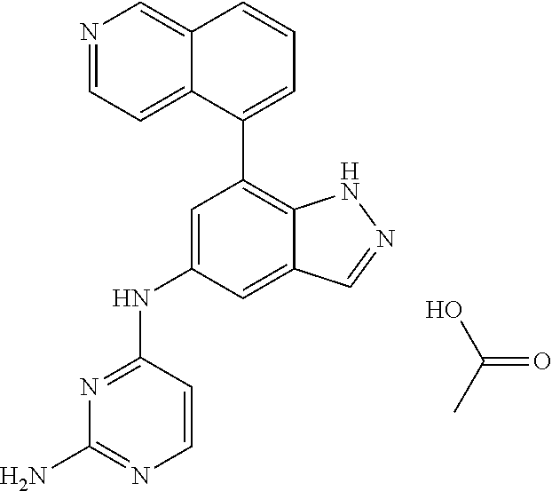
OC(C)=O.N1=C(NC2=CC(C3=CC=CC4=CN=CC=C34)=C3C(=C2)C=NN3)C=CN=C1N
